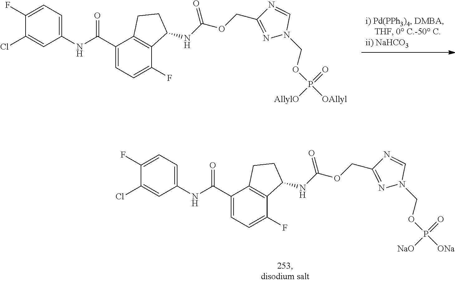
C1(Cl)=CC(NC(C2=CC=C(F)C3=C2CCC3NC(OCC2=NN(COP([ONa])(=O)[NaO])C=N2)=O)=O)=CC=C1F.C1(Cl)=CC(NC(C2=CC=C(F)C3=C2CCC3NC(OCC2=NN(COP([OAllyl])(=O)[AllylO])C=N2)=O)=O)=CC=C1F
